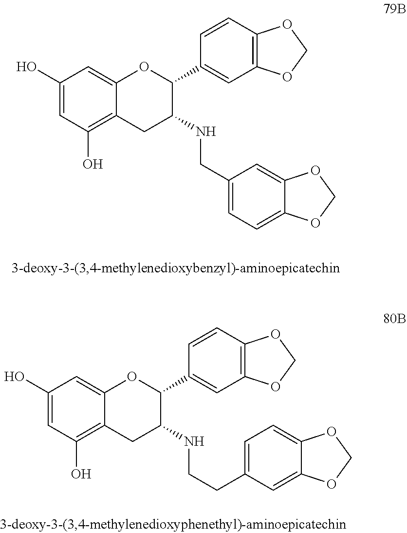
C1(O)=CC(O)=C2C(=C1)OC(C1=CC3=C(C=C1)OCO3)C(NCC1=CC=C3C(=C1)OCO3)C2.C1(O)=CC(O)=C2C(=C1)OC(C1=CC3=C(C=C1)OCO3)C(NCCC1=CC=C3C(=C1)OCO3)C2
